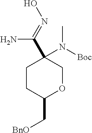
C1CC(C[BnO])OCC1(C(=NO)N)N([Boc])C
